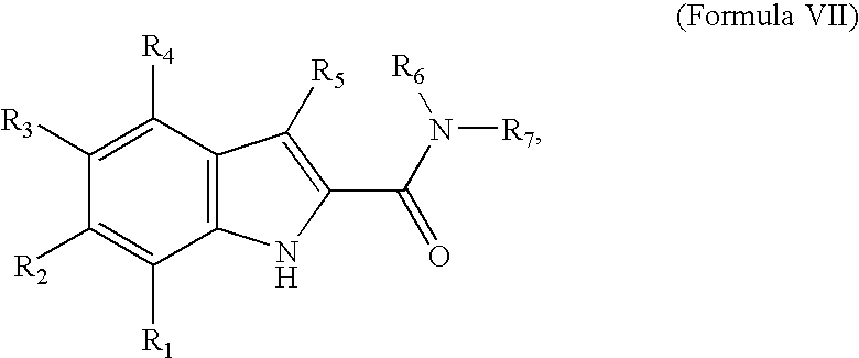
C1([R2])=C([R1])C2=C(C([R4])=C1[R3])C([R5])=C(C(N([R6])[R7])=O)N2
